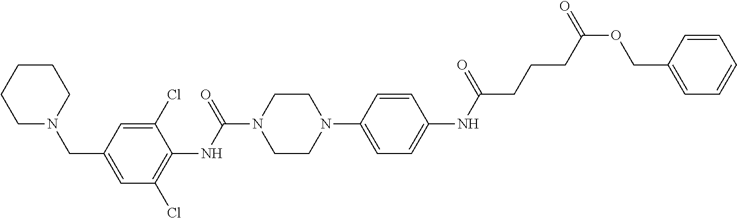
C1CCCN(CC2=CC(Cl)=C(NC(N3CCN(C4=CC=C(NC(CCCC(OCC5=CC=CC=C5)=O)=O)C=C4)CC3)=O)C(Cl)=C2)C1
